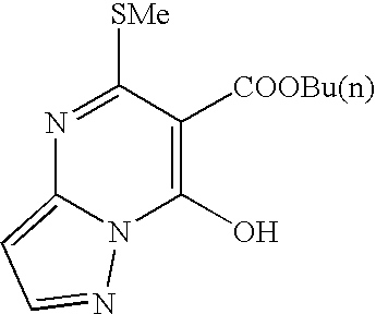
N1=C([SMe])C([COOBu(n)])=C(O)N2C1=CC=N2
